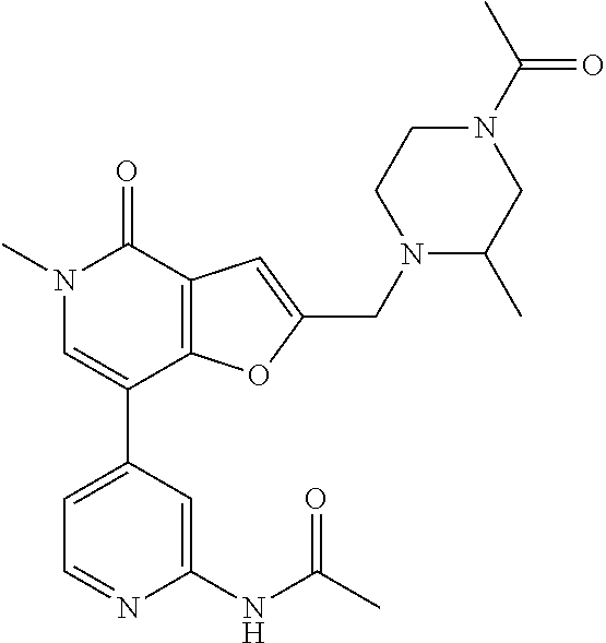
C1=C(C2=CN(C)C(=O)C3=C2OC(CN2C(C)CN(C(C)=O)CC2)=C3)C=C(NC(C)=O)N=C1
